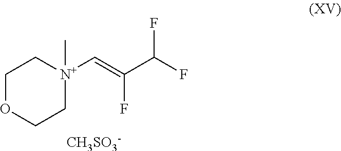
FC(C(=C[N+]1(C)CCOCC1)F)F.[CH3SO3-]
